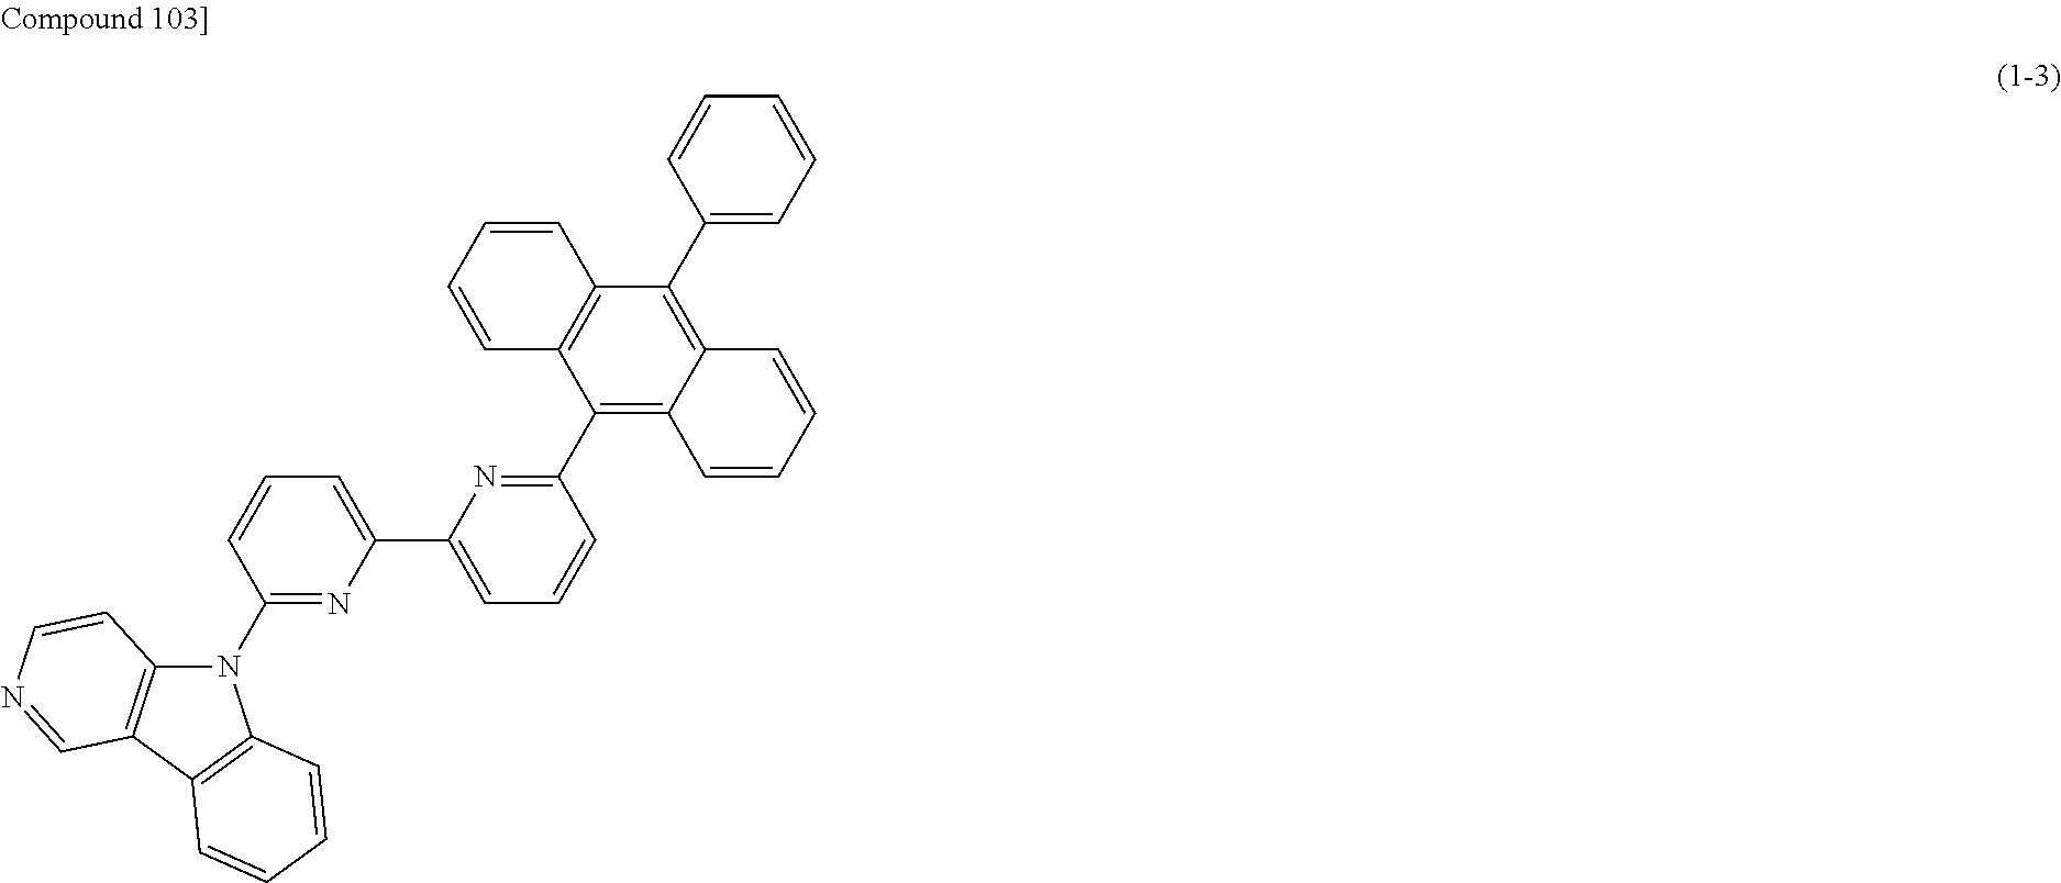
C1(C2=CC=CC(C3=C4C(=C(C5=CC=CC=C5)C5=C3C=CC=C5)C=CC=C4)=N2)=CC=CC(N2C3=C(C4=C2C=CC=C4)C=NC=C3)=N1
